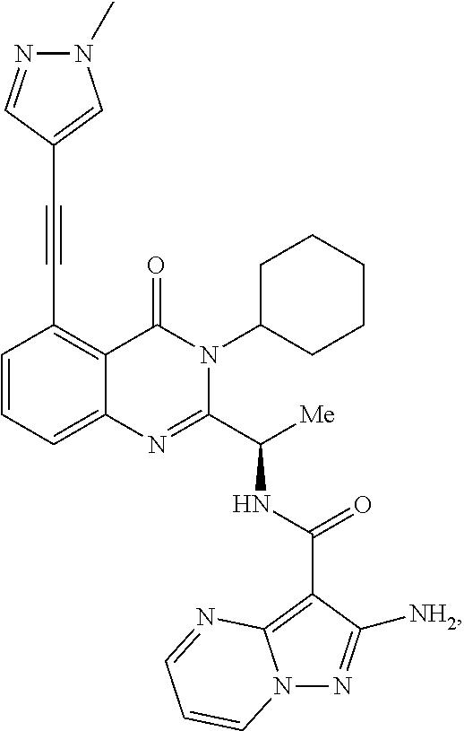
C1(C#CC2=CN(C)N=C2)=C2C(=CC=C1)N=C(C([Me])NC(C1=C3N(N=C1[NH2])C=CC=N3)=O)N(C1CCCCC1)C2=O
